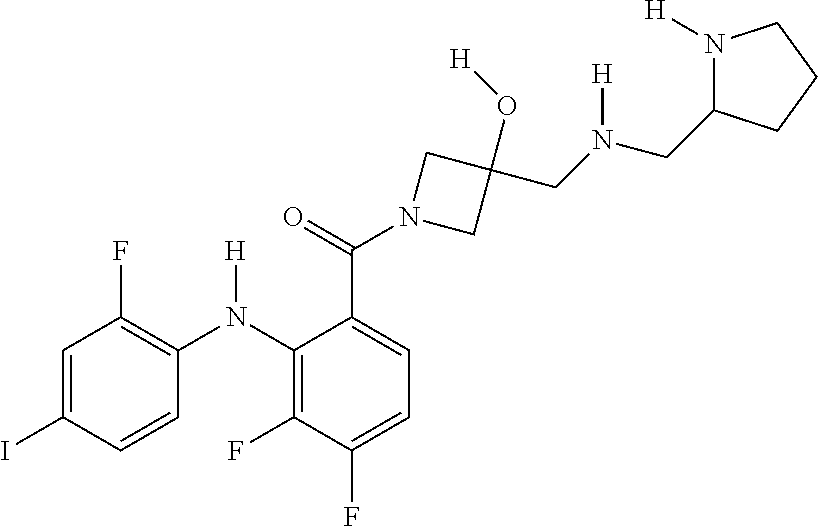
C1=C(I)C=CC(N(C2=C(F)C(F)=CC=C2C(=O)N2CC(O[H])(CN(CC3N([H])CCC3)[H])C2)[H])=C1F
